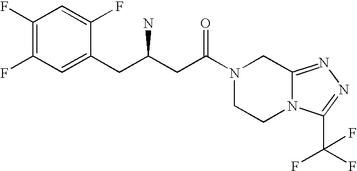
C1(F)=C(F)C=C(CC(CC(N2CCN3C(=NN=C3C(F)(F)F)C2)=O)N)C(F)=C1
